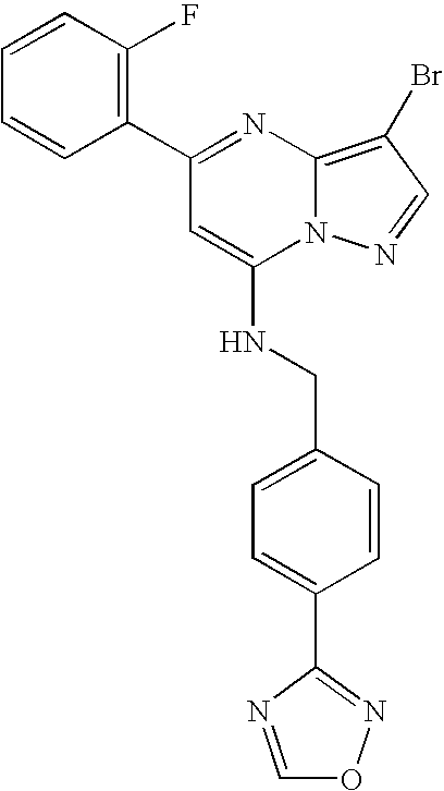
C1(C2=C(F)C=CC=C2)=NC2=C(Br)C=NN2C(NCC2=CC=C(C3=NOC=N3)C=C2)=C1
